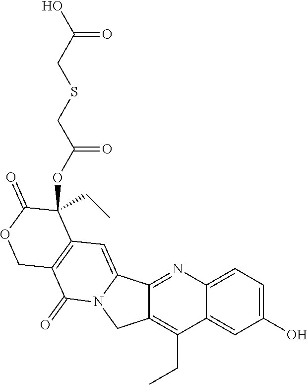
C12=CC(O)=CC=C1N=C1C3=CC4=C(C(=O)N3CC1=C2CC)COC(=O)C4(CC)OC(=O)CSCC(O)=O
